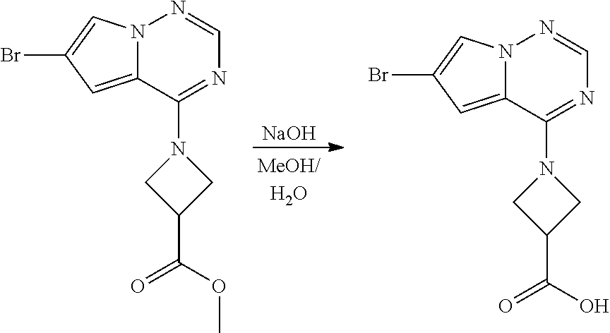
[NaOH].N12C(=CC(Br)=C1)C(N1CC(C(OC)=O)C1)=NC=N2.N12C(=CC(Br)=C1)C(N1CC(C(O)=O)C1)=NC=N2
